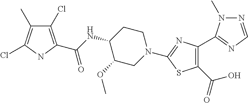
C1(Cl)=C(C(NC2C(OC)CN(C3=NC(C4=NC=NN4C)=C(C(O)=O)S3)CC2)=O)NC(Cl)=C1C
